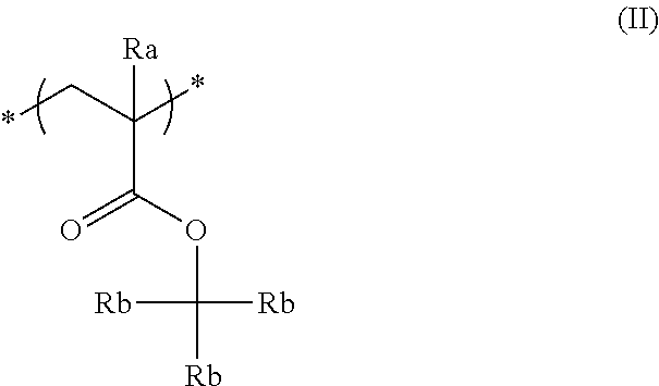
*CC(C(=O)OC([Rb])([Rb])[Rb])(*)[Ra]
